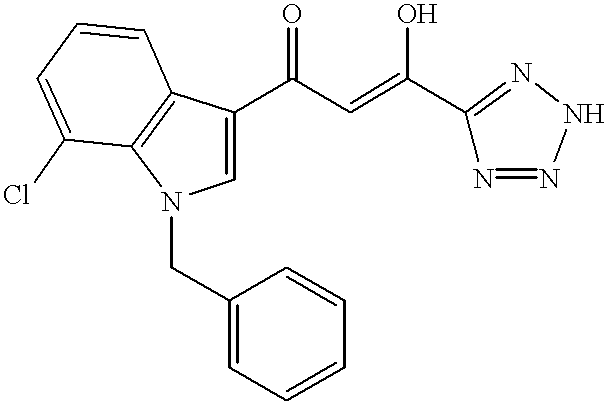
C1=C(C(C=C(C2=NNN=N2)O)=O)C2=C(N1CC1=CC=CC=C1)C(Cl)=CC=C2
